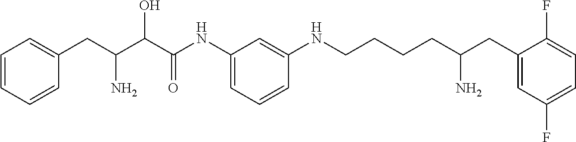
C(C(C(C(NC1=CC=CC(NCCCCC(CC2=CC(F)=CC=C2F)N)=C1)=O)O)N)C1=CC=CC=C1
